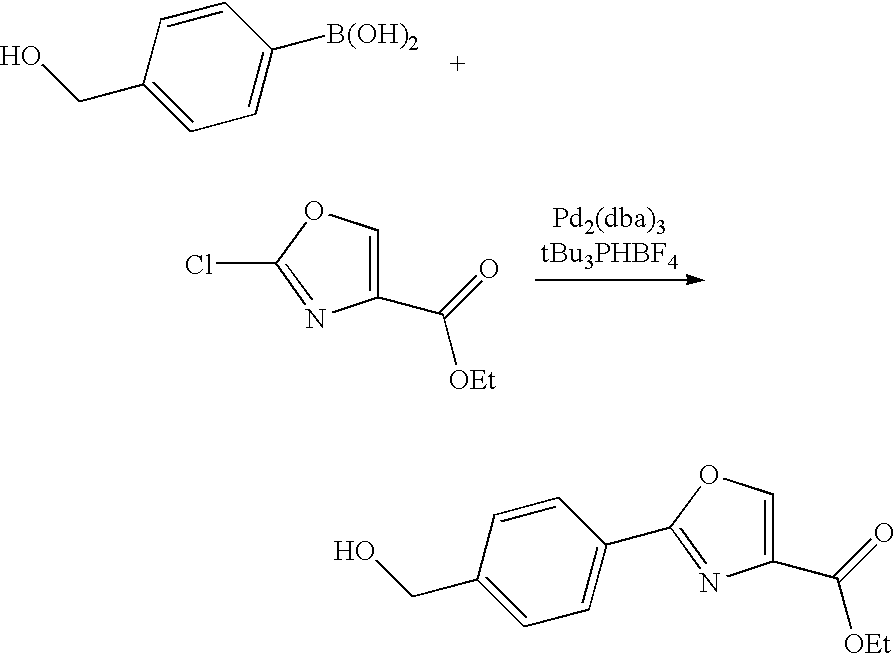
OCC1=CC=C([B(OH)2])C=C1.C1(C([OEt])=O)=COC(Cl)=N1.OCC1=CC=C(C2=NC(C([OEt])=O)=CO2)C=C1
